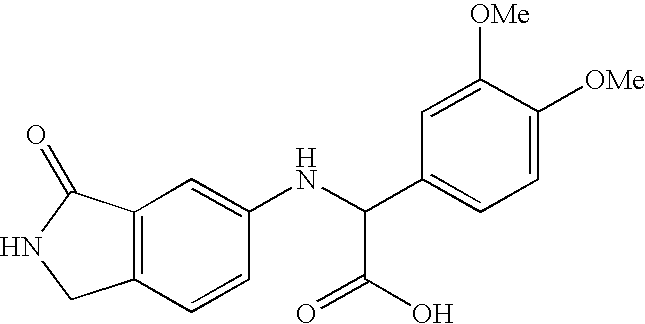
C12=C(C=CC(NC(C3=CC=C([OMe])C([OMe])=C3)C(O)=O)=C1)CNC2=O
